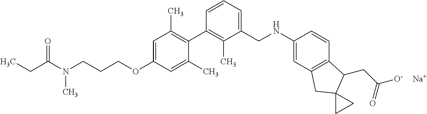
C1=C(OCCCN(C(CC)=O)C)C=C(C)C(C2=C(C)C(CNC3=CC4=C(C=C3)C(CC(=O)[O-])C3(C4)CC3)=CC=C2)=C1C.[Na]
